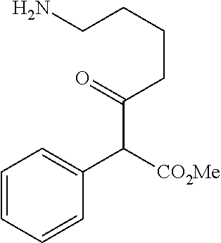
C1=CC=CC(C(C(=O)CCCCN)[CO2Me])=C1
